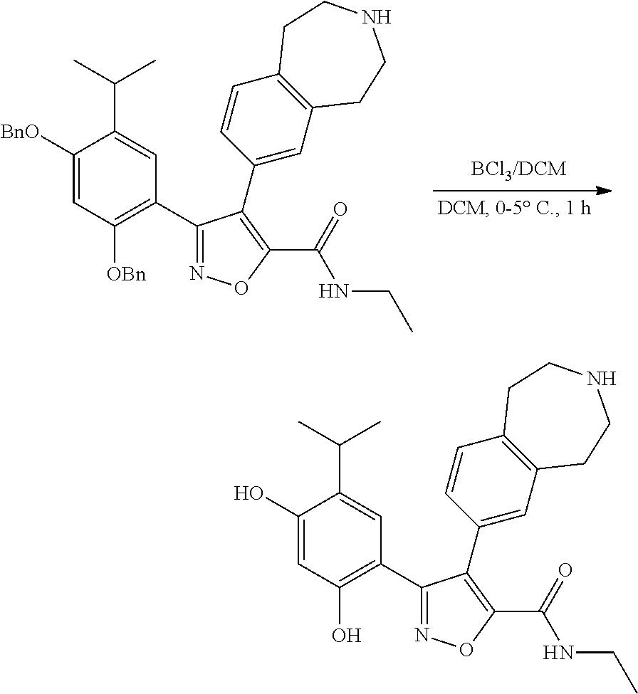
C1([BnO])=CC([OBn])=C(C2=NOC(C(=O)NCC)=C2C2=CC3=C(C=C2)CCNCC3)C=C1C(C)C.C1(O)=CC(O)=C(C2=NOC(C(=O)NCC)=C2C2=CC3=C(C=C2)CCNCC3)C=C1C(C)C
